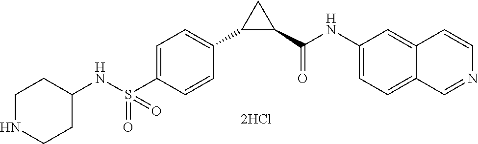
C1(NS(C2=CC=C(C3C(C(NC4=CC=C5C(=C4)C=CN=C5)=O)C3)C=C2)(=O)=O)CCNCC1
